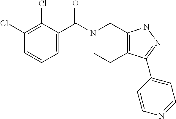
C1=C(C(N2CCC3=C(C2)NN=C3C2=CC=NC=C2)=O)C(Cl)=C(Cl)C=C1
